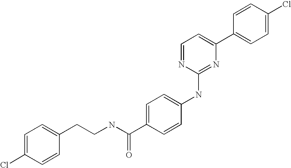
C1=CC(C2=CC=NC(NC3=CC=C(C(NCCC4=CC=C(Cl)C=C4)=O)C=C3)=N2)=CC=C1Cl
